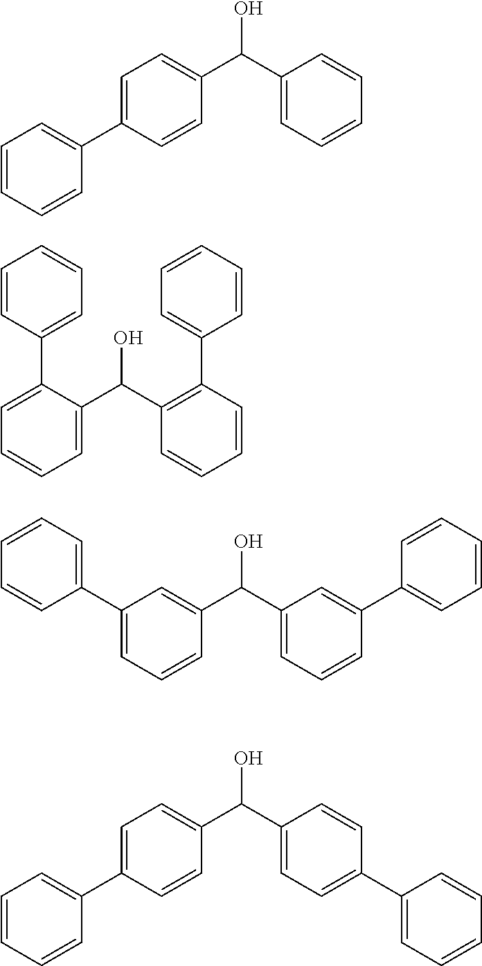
C1=C(C2=CC=CC=C2)C=CC(C(C2=CC=CC=C2)O)=C1.C1=C(C2=CC=CC=C2)C(C(C2=C(C3=CC=CC=C3)C=CC=C2)O)=CC=C1.C1(C2=CC=CC=C2)=CC=CC(C(C2=CC=CC(C3=CC=CC=C3)=C2)O)=C1.C1=C(C2=CC=CC=C2)C=CC(C(C2=CC=C(C3=CC=CC=C3)C=C2)O)=C1
